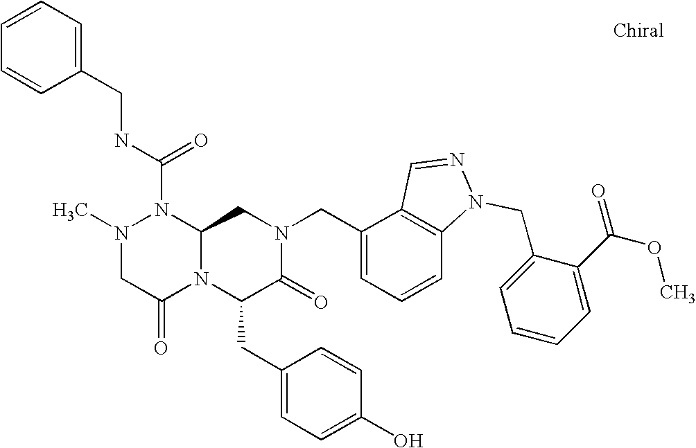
N(C(N1N(C)CC(=O)N2C1CN(CC1=CC=CC3=C1C=NN3CC1=CC=CC=C1C(=O)OC)C(=O)C2CC1=CC=C(O)C=C1)=O)CC1=CC=CC=C1
